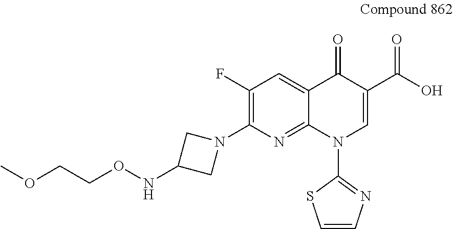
N(C1CN(C2=C(F)C=C3C(=N2)N(C2=NC=CS2)C=C(C(O)=O)C3=O)C1)OCCOC
